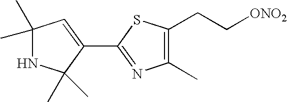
C1(C)(C)NC(C)(C)C(C2=NC(C)=C(CC[ONO2])S2)=C1
